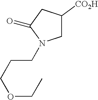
C1C([CO2H])CC(=O)N1CCCOCC
